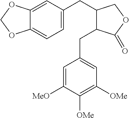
C12=CC(CC3C(CC4=CC([OMe])=C([OMe])C([MeO])=C4)C(=O)OC3)=CC=C1OCO2
